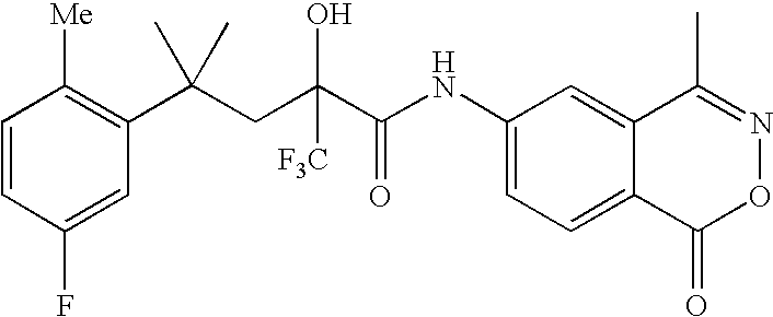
C1=CC(F)=CC(C(CC(C(NC2=CC=C3C(=C2)C(C)=NOC3=O)=O)([F3C])O)(C)C)=C1[Me]
